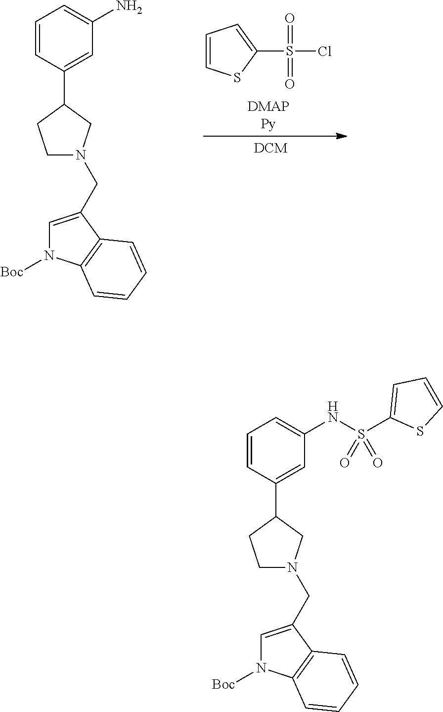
S(Cl)(=O)(=O)C1=CC=CS1.C1=CC(C2CCN(CC3=CN([Boc])C4=C3C=CC=C4)C2)=CC(N)=C1.C1=CC(C2CCN(CC3=CN([Boc])C4=C3C=CC=C4)C2)=CC(NS(=O)(C2=CC=CS2)=O)=C1
